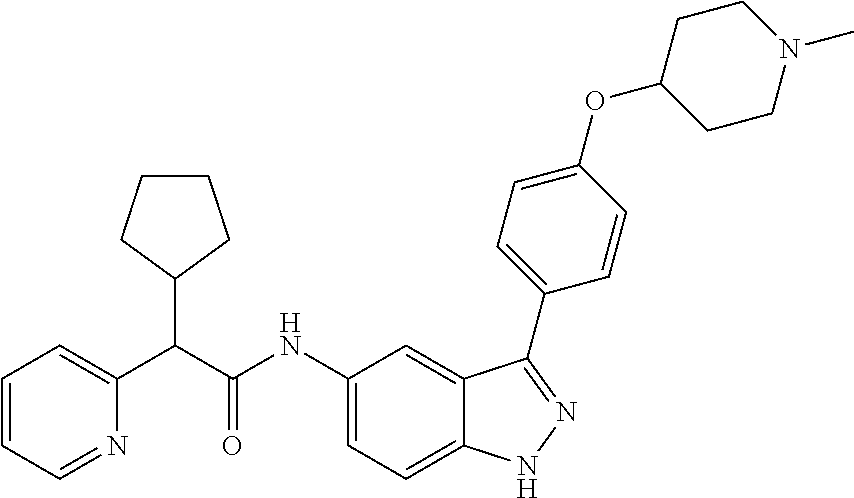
C1=CC=NC(C(C(NC2=CC=C3C(=C2)C(C2=CC=C(OC4CCN(C)CC4)C=C2)=NN3)=O)C2CCCC2)=C1
